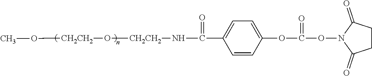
C1CC(=O)N(OC(=O)OC2=CC=C(C(N[CH2CH2]O[CH2CH2]OC)=O)C=C2)C1=O
